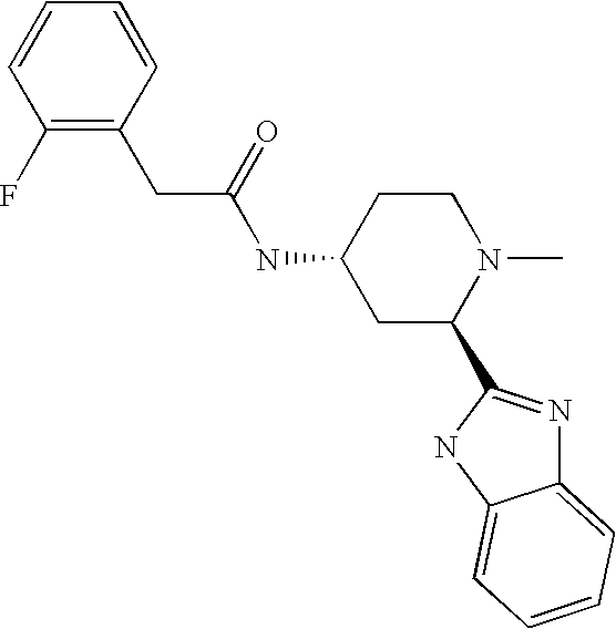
C(C(NC1CC(C2=NC3=CC=CC=C3N2)N(C)CC1)=O)C1=C(F)C=CC=C1
